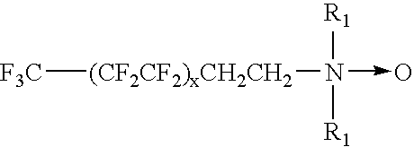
[F3C][(CF2CF2)xCH2CH2]N([R1])([R1])->O
